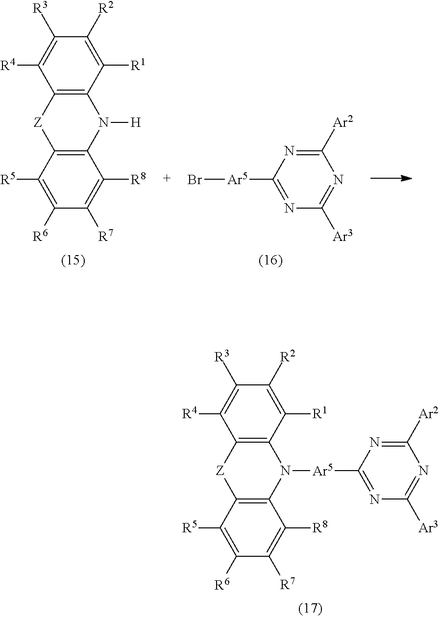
[Ar5](C1=NC([Ar3])=NC([Ar2])=N1)N1C2=C(C([R4])=C([R3])C([R2])=C2[R1])[Z]C2=C1C([R8])=C([R7])C([R6])=C2[R5].[R4]C1=C([R3])C([R2])=C([R1])C2=C1[Z]C1=C(N2[H])C([R8])=C([R7])C([R6])=C1[R5].C1([Ar5]Br)=NC([Ar3])=NC([Ar2])=N1
